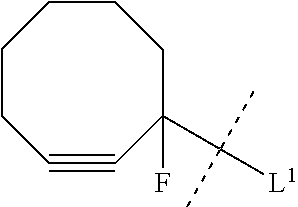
C1#CC(C([L1])(C)C)(F)CCCCC1
